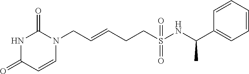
C(=CCCS(NC(C1=CC=CC=C1)C)(=O)=O)CN1C(=O)NC(=O)C=C1
